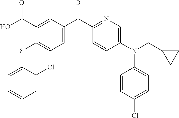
C1=C(SC2=CC=C(C(C3=NC=C(N(C4=CC=C(Cl)C=C4)CC4CC4)C=C3)=O)C=C2C(O)=O)C(Cl)=CC=C1
